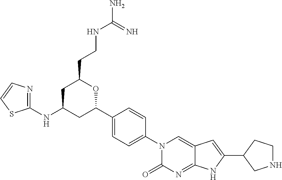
C1(NC2CC(C3=CC=C(N4C(=O)N=C5C(=C4)C=C(C4CNCC4)N5)C=C3)OC(CCNC(=N)N)C2)=NC=CS1
